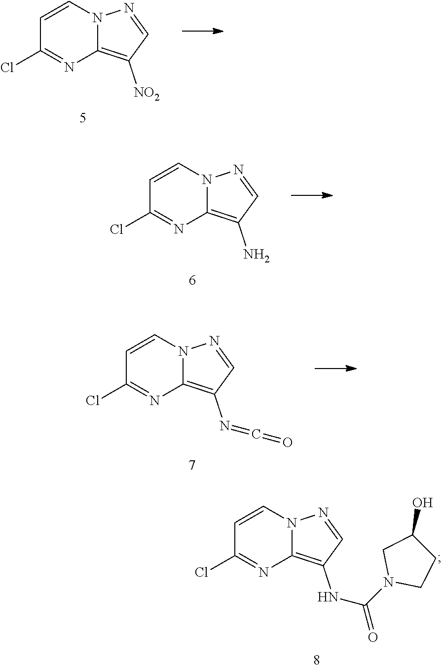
C1=CN2C(=C([NO2])C=N2)N=C1Cl.C1=CN2C(=C(N)C=N2)N=C1Cl.C1=CN2C(=C(N=C=O)C=N2)N=C1Cl.C1=CN2C(=C(NC(=O)N3CCC(O)C3)C=N2)N=C1Cl
